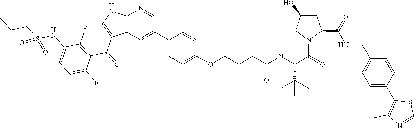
C12=C(C=C(C3=CC=C(OCCCC(NC(C(C)(C)C)C(=O)N4C(C(=O)NCC5=CC=C(C6=C(C)N=CS6)C=C5)CC(O)C4)=O)C=C3)C=N1)C(C(=O)C1=C(F)C(NS(CCC)(=O)=O)=CC=C1F)=CN2
